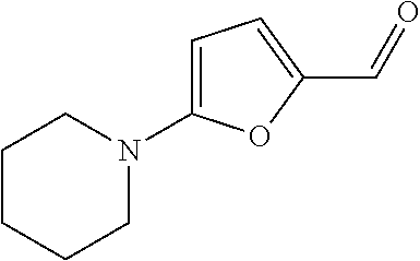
C1=C(N2CCCCC2)OC(C=O)=C1
